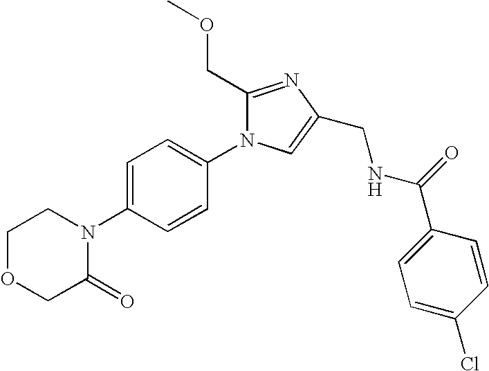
C1OCC(=O)N(C2=CC=C(N3C(COC)=NC(CNC(C4=CC=C(Cl)C=C4)=O)=C3)C=C2)C1
